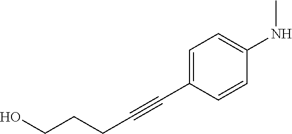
C1=C(C#CCCCO)C=CC(NC)=C1
